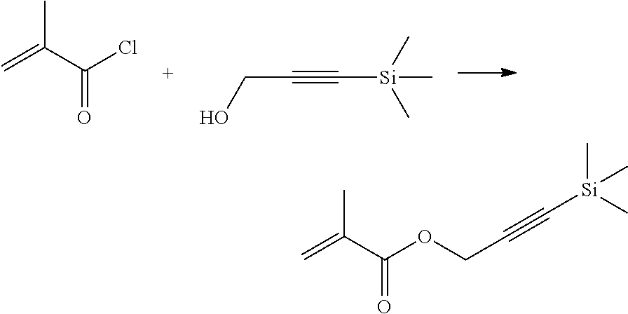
C=C(C(Cl)=O)C.C(C#C[Si](C)(C)C)O.C=C(C(OCC#C[Si](C)(C)C)=O)C
